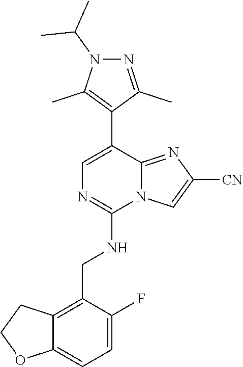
C1(C2=CN=C(NCC3=C4C(=CC=C3F)OCC4)N3C2=NC([CN])=C3)=C(C)N(C(C)C)N=C1C
